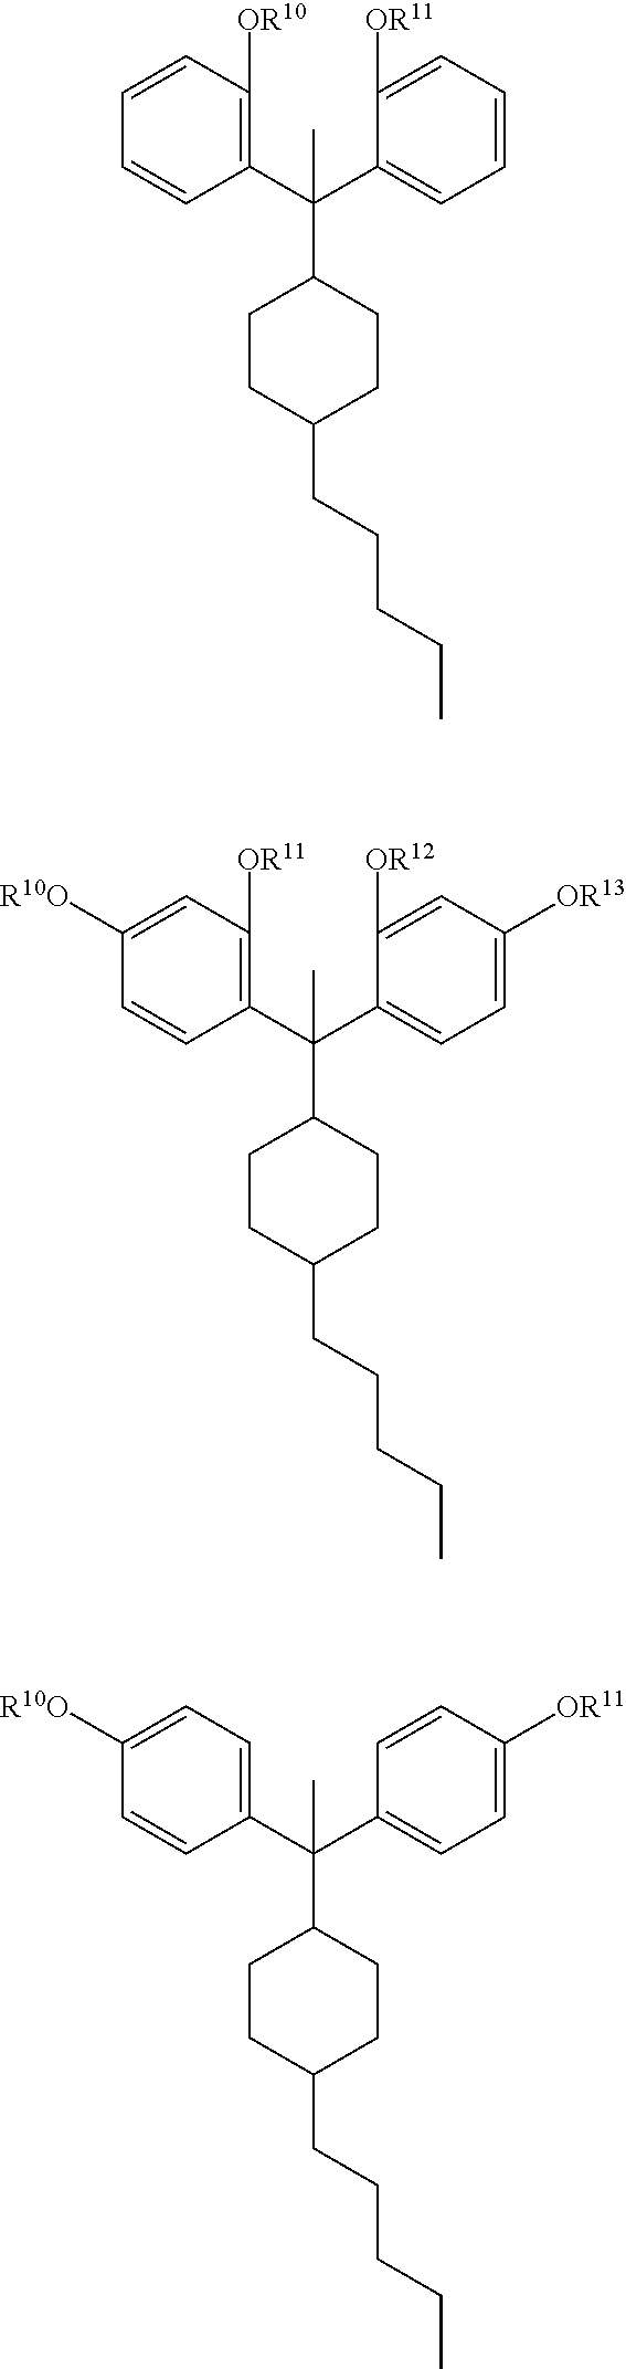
C1(C(C2=C([OR10])C=CC=C2)(C)C2CCC(CCCCC)CC2)=CC=CC=C1[OR11].C1(C(C2=C([OR11])C=C([R10O])C=C2)(C)C2CCC(CCCCC)CC2)=CC=C([OR13])C=C1[OR12].C1(C(C2=CC=C([R10O])C=C2)(C)C2CCC(CCCCC)CC2)=CC=C([OR11])C=C1
